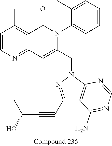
C1=CN=C2C(=C1C)C(=O)N(C1=CC=CC=C1C)C(CN1N=C(C#CC(C)O)C3=C1N=CN=C3N)=C2
